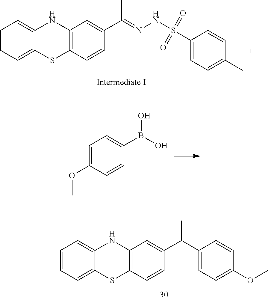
C1=CC=C2C(=C1)NC1=C(S2)C=CC(C(=NNS(C2=CC=C(C)C=C2)(=O)=O)C)=C1.C1=C(OC)C=CC(B(O)O)=C1.C1=CC=C2C(=C1)NC1=C(S2)C=CC(C(C)C2=CC=C(OC)C=C2)=C1
